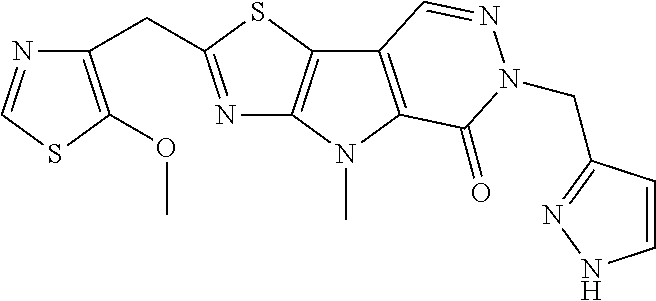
N1=C(CC2=C(OC)SC=N2)SC2=C1N(C)C1=C2C=NN(CC2=NNC=C2)C1=O
